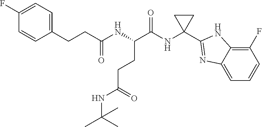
C1(NC(C(NC(CCC2=CC=C(F)C=C2)=O)CCC(NC(C)(C)C)=O)=O)(C2=NC3=CC=CC(F)=C3N2)CC1
